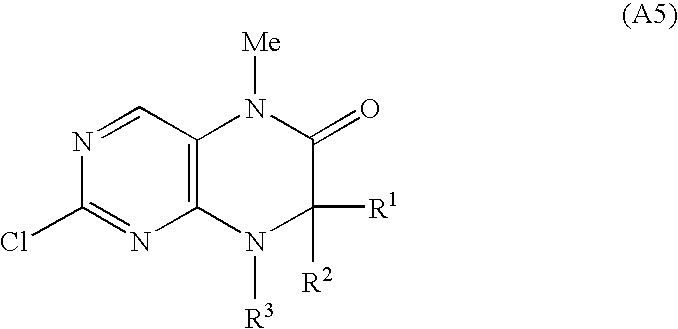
C12=C(C=NC(Cl)=N1)N([Me])C(=O)C([R1])([R2])N2[R3]
